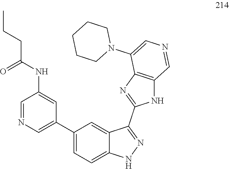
C12=CC(C3=CN=CC(NC(=O)CCC)=C3)=CC=C1NN=C2C1=NC2=C(N1)C=NC=C2N1CCCCC1
